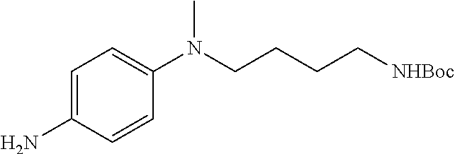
C1=C(N)C=CC(N(C)CCCC[NHBoc])=C1
